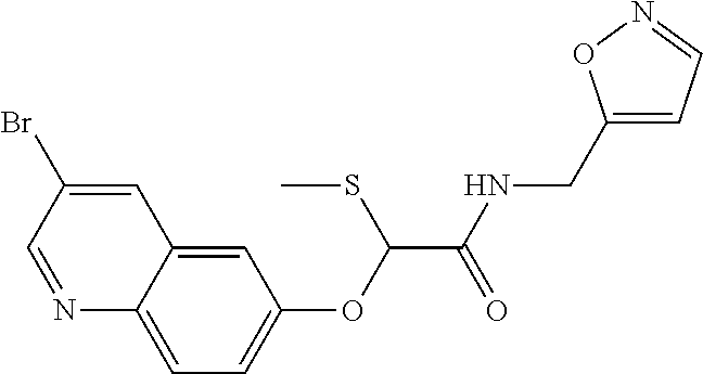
N1=CC(Br)=CC2=CC(OC(C(NCC3=CC=NO3)=O)SC)=CC=C12
